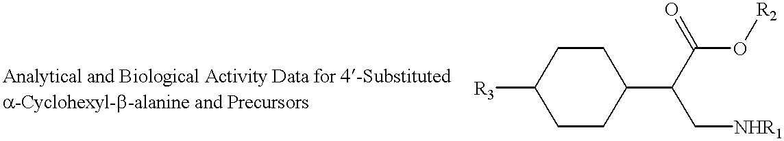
C1CC(C(C[NHR1])C(=O)O[R2])CCC1[R3]
